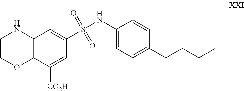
N(C1=CC=C(CCCC)C=C1)S(C1=CC2=C(C([CO2H])=C1)OCCN2)(=O)=O
